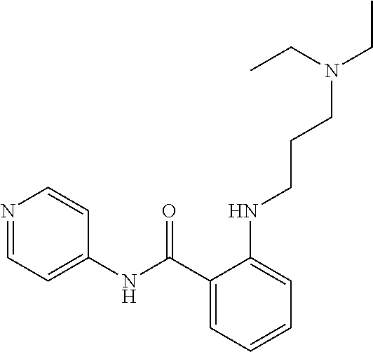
C1=CC=C(C(NC2=CC=NC=C2)=O)C(NCCCN(CC)CC)=C1
